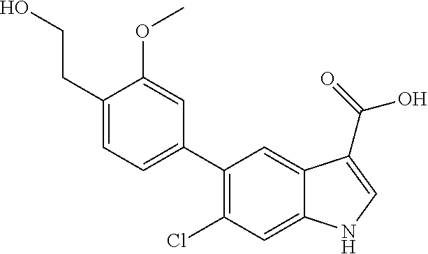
C1(C2=C(Cl)C=C3C(=C2)C(C(=O)O)=CN3)=CC=C(CCO)C(OC)=C1
